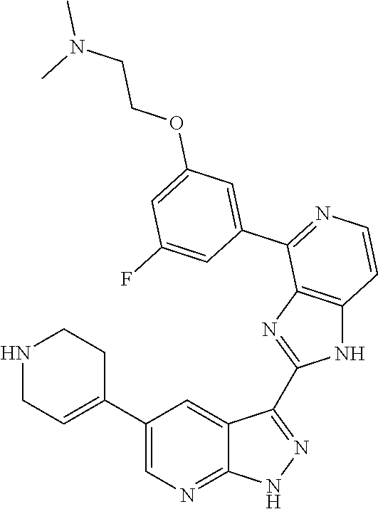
N1CC=C(C2=CN=C3C(=C2)C(C2=NC4=C(N2)C=CN=C4C2=CC(OCCN(C)C)=CC(F)=C2)=N[N H]3)CC1
